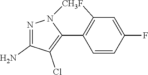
N1=C(N)C(Cl)=C2N1[CH3F]C1=C2C=CC(F)=C1
